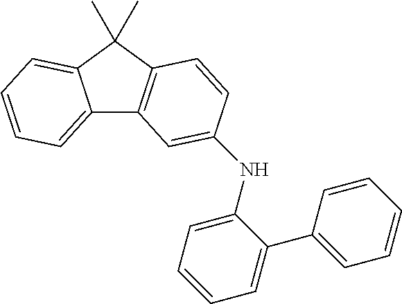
C12=CC=CC=C1C(C)(C)C1=C2C=C(NC2=CC=CC=C2C2=CC=CC=C2)C=C1
